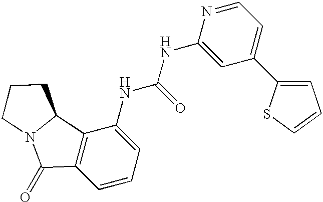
C1=CC=C(NC(NC2=CC(C3=CC=CS3)=CC=N2)=O)C2=C1C(=O)N1C2CCC1
